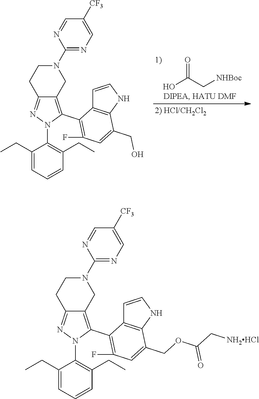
O=C(C[NHBoc])O.C12=C(C3=C(F)C=C(CO)C4=C3C=CN4)N(C3=C(CC)C=CC=C3CC)N=C1CCN(C1=NC=C([CF3])C=N1)C2.C12=C(C3=C(F)C=C(COC(C[NH2HCl])=O)C4=C3C=CN4)N(C3=C(CC)C=CC=C3CC)N=C1CCN(C1=NC=C([CF3])C=N1)C2
